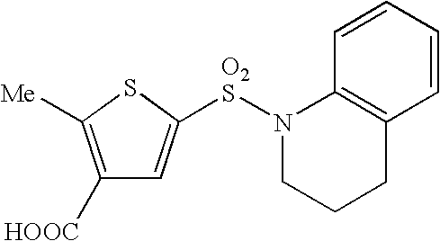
C1([HOOC])=C([Me])SC([O2S]N2CCCC3=C2C=CC=C3)=C1
